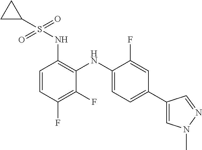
C1(NS(=O)(=O)C2CC2)=C(NC2=CC=C(C3=CN(C)N=C3)C=C2F)C(F)=C(F)C=C1
